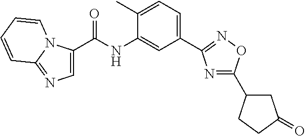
C1=C(C(=O)NC2=CC(C3=NOC(C4CC(=O)CC4)=N3)=CC=C2C)N2C(=N1)C=CC=C2
